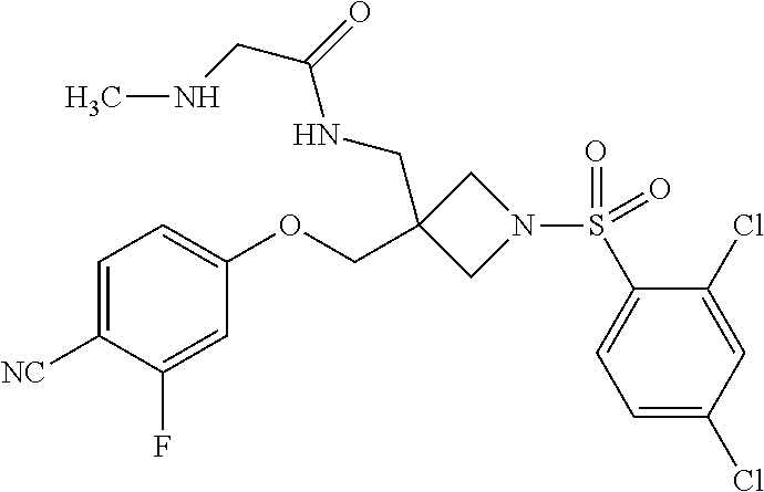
C1=C([NC])C(F)=CC(OCC2(CNC(CNC)=O)CN(S(C3=CC=C(Cl)C=C3Cl)(=O)=O)C2)=C1
